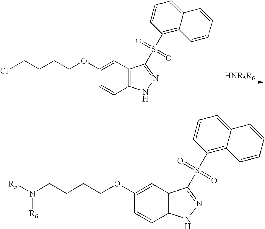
C(CCOC1=CC2=C(C=C1)NN=C2S(C1=C2C(=CC=C1)C=CC=C2)(=O)=O)CCl.[HNR5R6].C(COC1=CC2=C(C=C1)NN=C2S(C1=C2C(=CC=C1)C=CC=C2)(=O)=O)CCN([R5])[R6]
